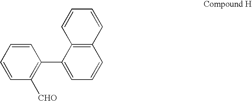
C1=CC=CC(C2=CC=CC3=C2C=CC=C3)=C1[CHO]
